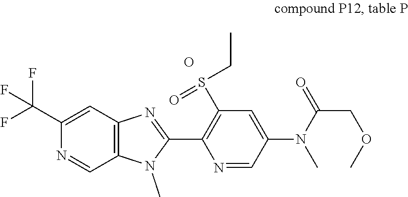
C1(C(F)(F)F)=CC2=C(C=N1)N(C)C(C1=C(S(CC)=O)C=C(N(C(=O)COC)C)C=N1)=N2.O
